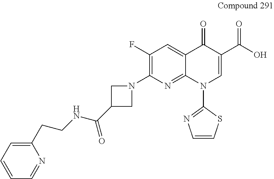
C1(F)=C(N2CC(C(NCCC3=CC=CC=N3)=O)C2)N=C2C(=C1)C(=O)C(C(O)=O)=CN2C1=NC=CS1
